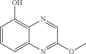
C1=CC(O)=C2C(=C1)N=C(OC)C=N2
